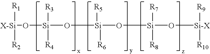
[X-Si](O[Si](O[Si](O[Si](O[Si-X]([R9])[R10])([R7])[R8])([R5])[R6])([R3])[R4])([R1])[R2]
